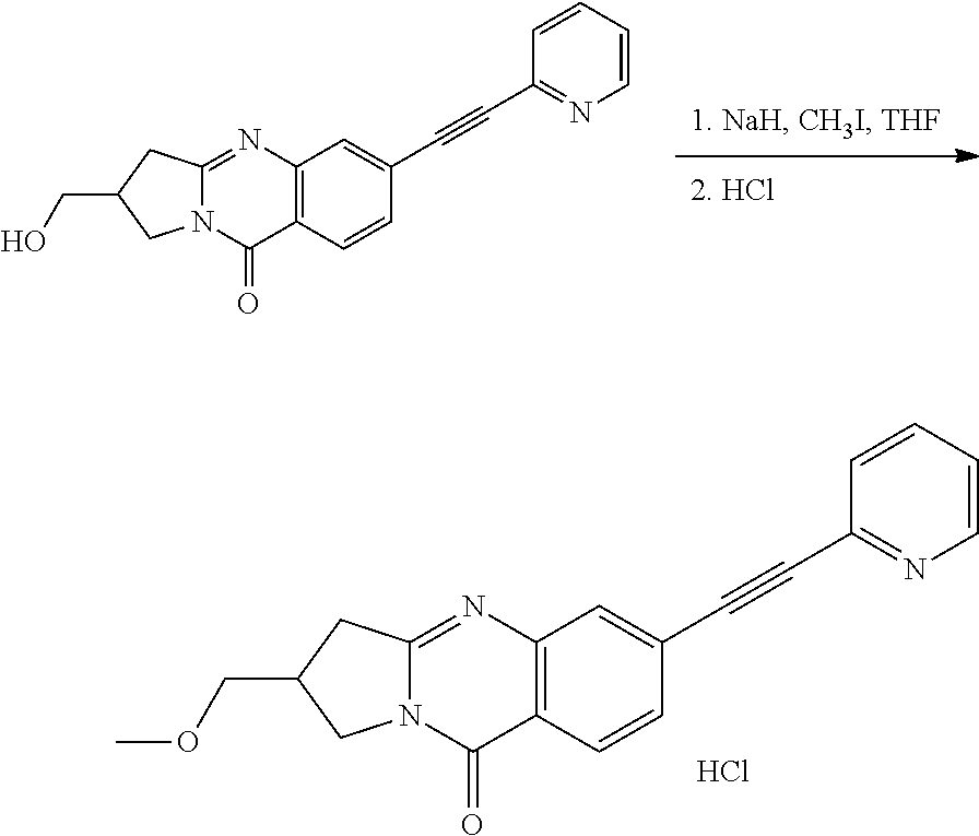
C12=C(N=C3N(C1=O)CC(CO)C3)C=C(C#CC1=NC=CC=C1)C=C2.C12=C(N=C3N(C1=O)CC(COC)C3)C=C(C#CC1=NC=CC=C1)C=C2.Cl
